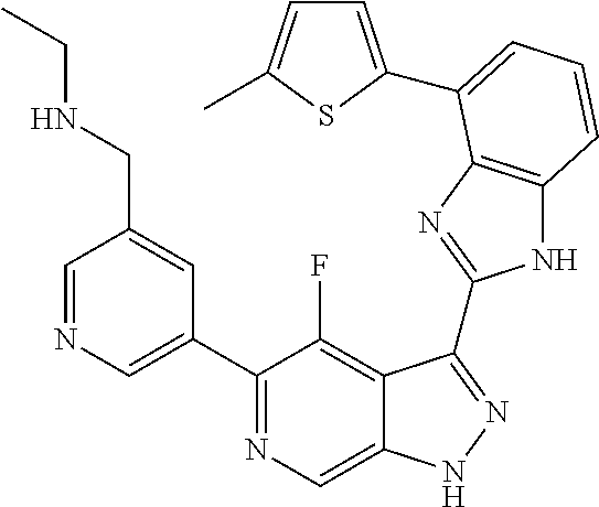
C1=NC=C(C2=NC=C3C(=C2F)C(C2=NC4=C(N2)C=CC=C4C2=CC=C(C)S2)=NN3)C=C1CNCC
